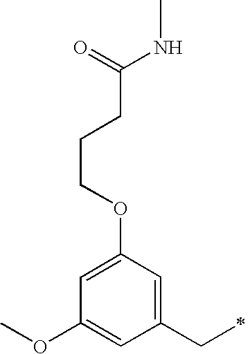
COC1=CC(CC)=CC(OCCCC(NC)=O)=C1
